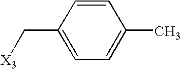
C1=CC(C)=CC=C1C[X3]
